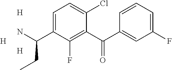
C1(C(C2=CC(F)=CC=C2)=O)=C(F)C(C(N)CC)=CC=C1Cl.[H].[H].[H]
